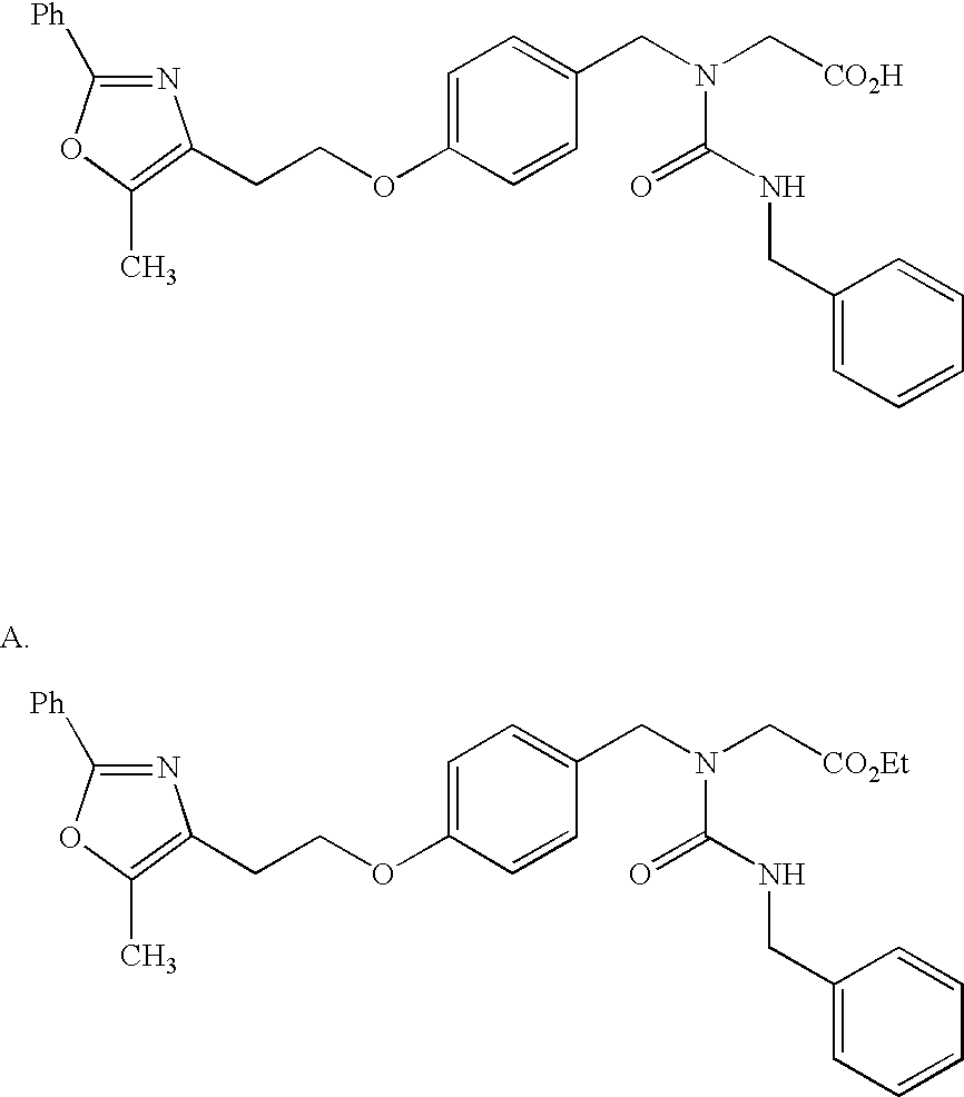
N1=C([Ph])OC(C)=C1CCOC1=CC=C(CN(C[CO2H])C(NCC2=CC=CC=C2)=O)C=C1.N1=C([Ph])OC(C)=C1CCOC1=CC=C(CN(C[CO2Et])C(NCC2=CC=CC=C2)=O)C=C1
